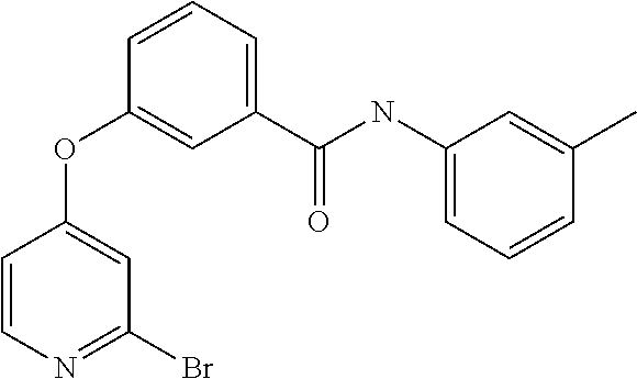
C1=CN=C(Br)C=C1OC1=CC(C(NC2=CC=CC(C)=C2)=O)=CC=C1
